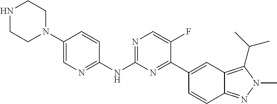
C1(N2CCNCC2)=CN=C(NC2=NC=C(F)C(C3=CC4=C(C(C)C)N(C)N=C4C=C3)=N2)C=C1
